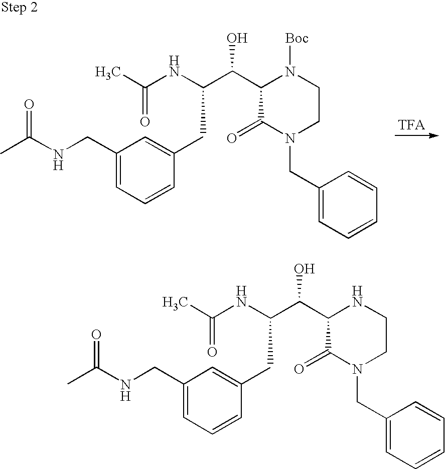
C1(CNC(C)=O)=CC=CC(CC(C(C2C(=O)N(CC3=CC=CC=C3)CCN2[Boc])O)NC(C)=O)=C1.C1(CNC(C)=O)=CC=CC(CC(C(C2C(=O)N(CC3=CC=CC=C3)CCN2)O)NC(C)=O)=C1
